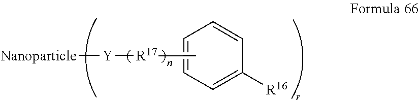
C1=CC=C([R16])C=C1.[Y]([R17]C)[Nanoparticle]
